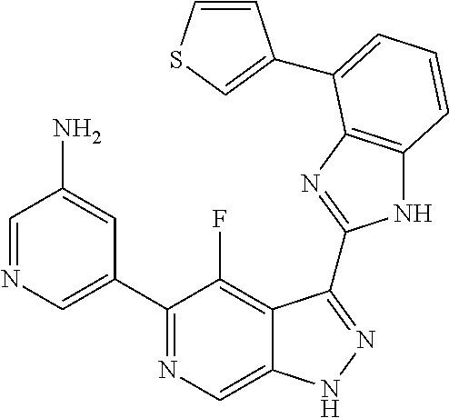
C1=NC=C(C2=NC=C3C(=C2F)C(C2=NC4=C(N2)C=CC=C4C2=CSC=C2)=NN3)C=C1N
